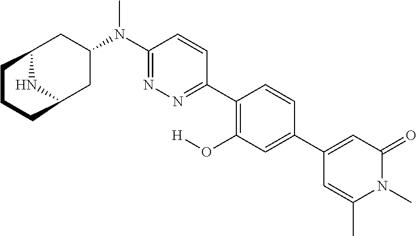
C12NC(CC(N(C3=NN=C(C4=C(O[H])C=C(C5=CC(=O)N(C)C(C)=C5)C=C4)C=C3)C)C1)CCC2
